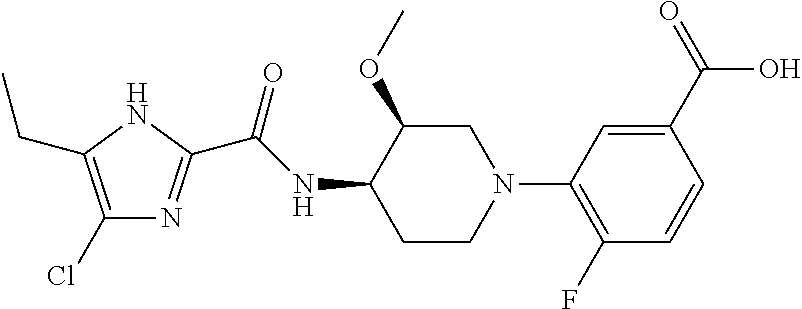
C1(Cl)=C(CC)NC(C(NC2CCN(C3=C(F)C=CC(C(O)=O)=C3)CC2OC)=O)=N1
